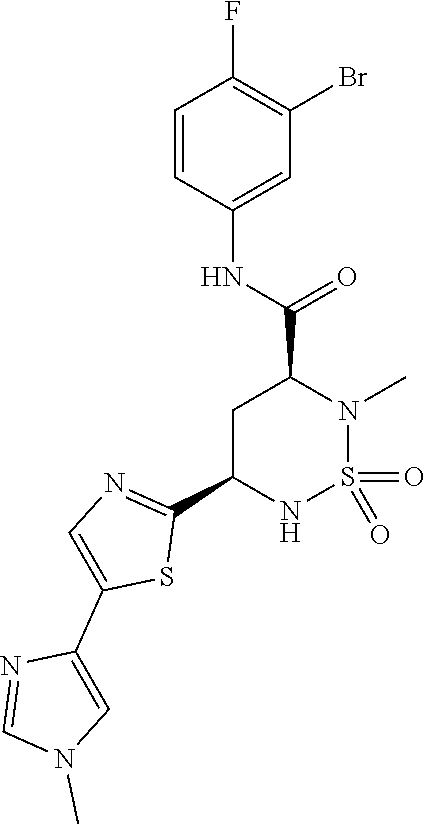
C1=CC(NC(C2CC(C3=NC=C(C4=CN(C)C=N4)S3)NS(=O)(=O)N2C)=O)=CC(Br)=C1F
